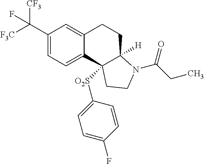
C(C1=CC=C2C(=C1)CCC1([H])C2([O2S]C2=CC=C(F)C=C2)CCN1C(=O)CC)([F3C])([CF3])F
